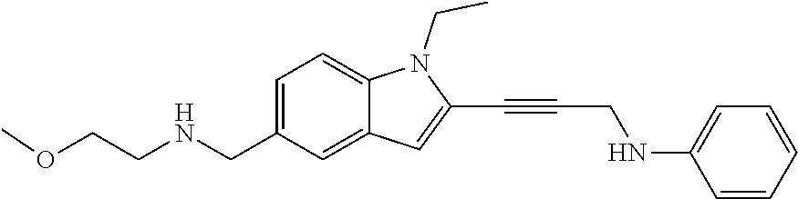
C1=C(CNCCOC)C=C2C(=C1)N(CC)C(C#CCNC1=CC=CC=C1)=C2
